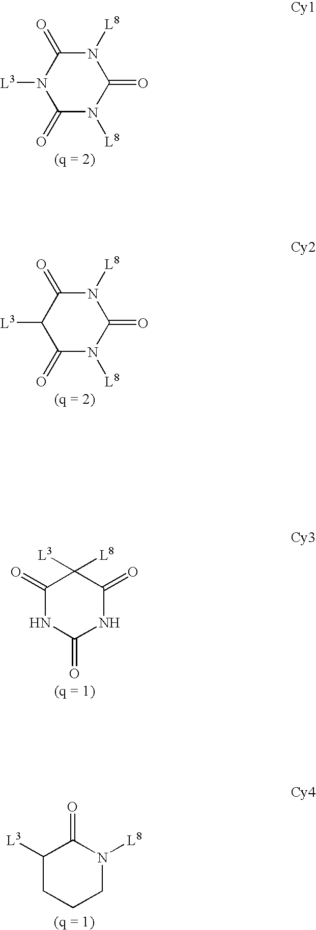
N1([L3])C(=O)N([L8])C(=O)N([L8])C1=O.C1([L3])C(=O)N([L8])C(=O)N([L8])C1=O.C1(=O)NC(=O)NC(=O)C1([L3])[L8].C1([L3])CCCN([L8])C1=O
